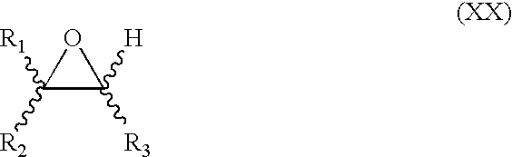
C1([R1])([R2])C([H])([R3])O1
